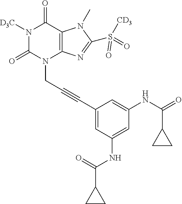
N1([D3C])C(=O)N(CC#CC2=CC(NC(C3CC3)=O)=CC(NC(=O)C3CC3)=C2)C2=C(C1=O)N(C)C(S(=O)([CD3])=O)=N2
